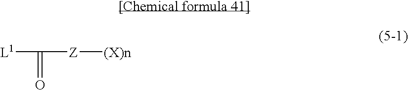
[L1]C([Z][(X)n])=O
